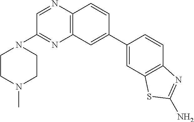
C12=C(C=C(C3=CC4=C(C=C3)N=C(N)S4)C=C1)N=C(N1CCN(C)CC1)C=N2
